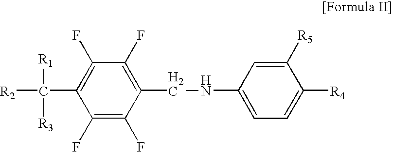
C1(F)=C(F)C(CNC2=CC=C([R4])C([R5])=C2)=C(F)C(F)=C1C([R2])([R1])[R3]
